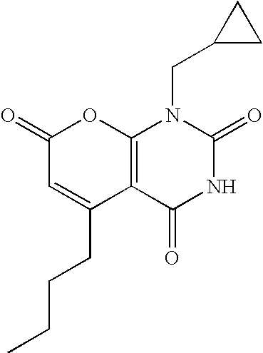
C1(=O)C=C(CCCC)C2=C(O1)N(CC1CC1)C(=O)NC2=O
